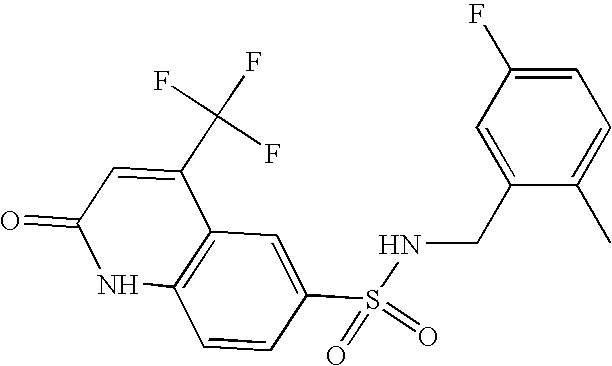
C12=C(C=C(S(=O)(=O)NCC3=CC(F)=CC=C3C)C=C1)C(C(F)(F)F)=CC(=O)N2
